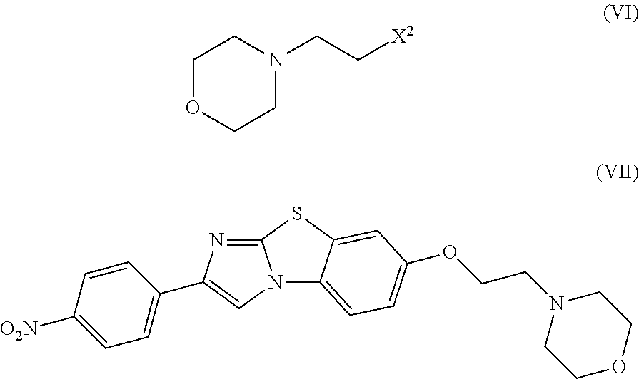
C1OCCN(CC[X2])C1.N12C3=CC=C(OCCN4CCOCC4)C=C3SC1=NC(C1=CC=C([O2N])C=C1)=C2
